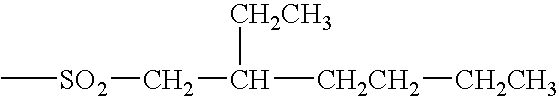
C[SO2]CC([CH2CH3])[CH2CH2][CH2CH3]
